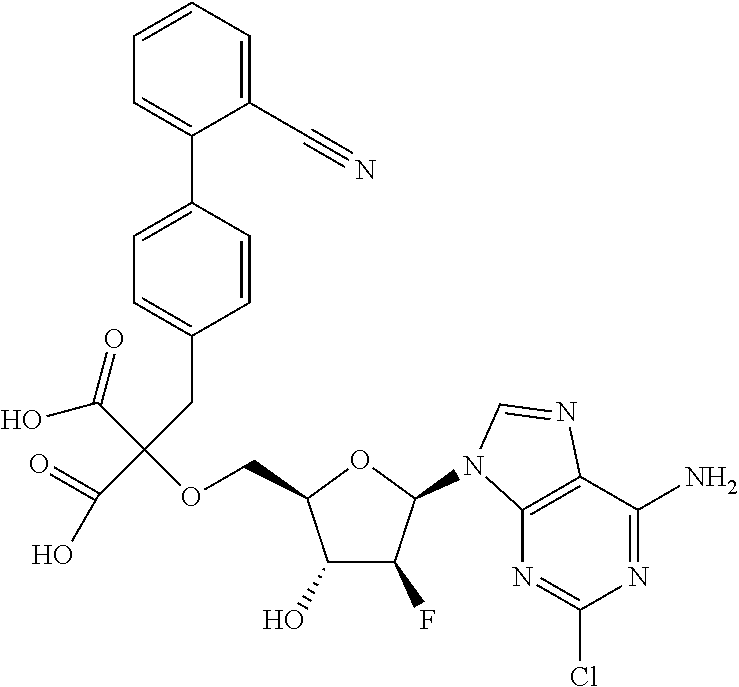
C1(C2=CC=C(CC(C(O)=O)(C(=O)O)OCC3C(O)C(F)C(N4C5=C(C(N)=NC(Cl)=N5)N=C4)O3)C=C2)=CC=CC=C1C#N
